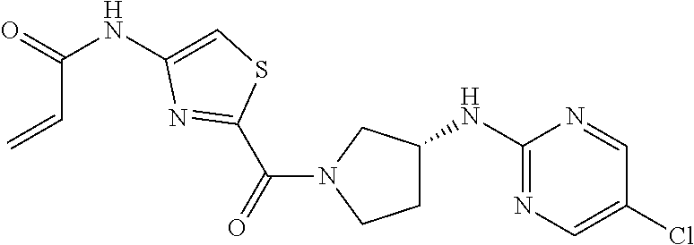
C1C(NC2=NC=C(Cl)C=N2)CN(C(=O)C2=NC(NC(=O)C=C)=CS2)C1
